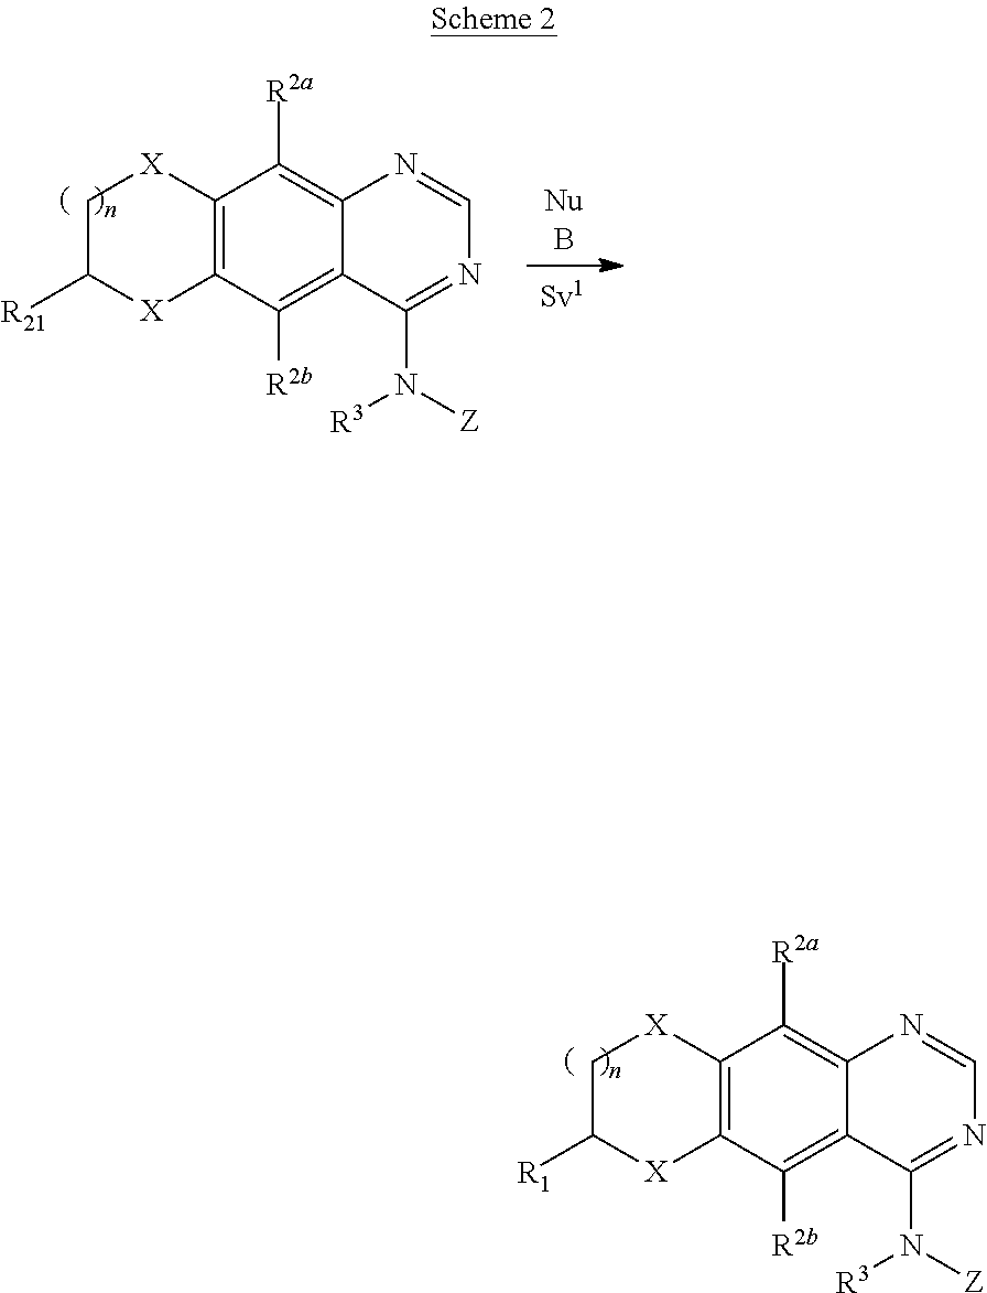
N1=C(N([R3])[Z])C2=C([R2b])C3=C([X]CC([R21])[X]3)C([R2a])=C2N=C1.N1=C(N([R3])[Z])C2=C([R2b])C3=C([X]CC([R1])[X]3)C([R2a])=C2N=C1
